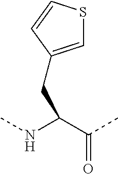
C(C(NC)C(C)=O)C1=CSC=C1
